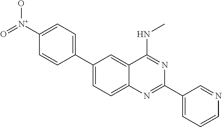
C1(C2=CC=C([N+](=O)O)C=C2)=CC=C2C(=C1)C(NC)=NC(C1=CC=CN=C1)=N2
